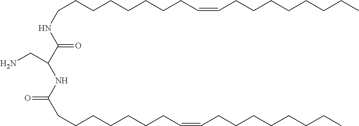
C(CNC(C(NC(CCCCCCCC=CCCCCCCCC)=O)CN)=O)CCCCCCC=CCCCCCCCC
